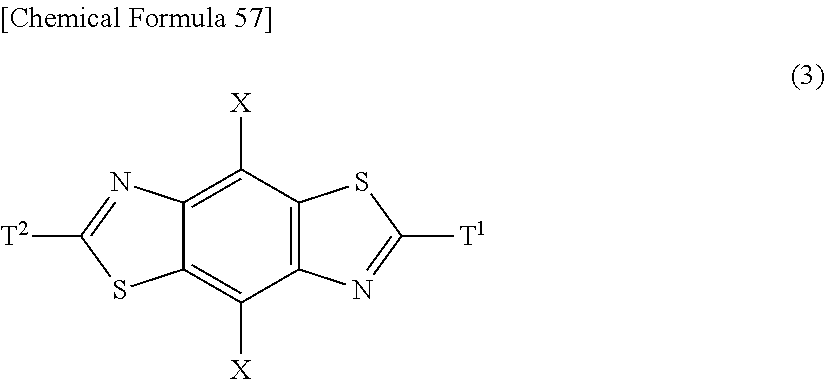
C12=C([X])C3=C(C([X])=C1SC([T2])=N2)N=C([T1])S3
